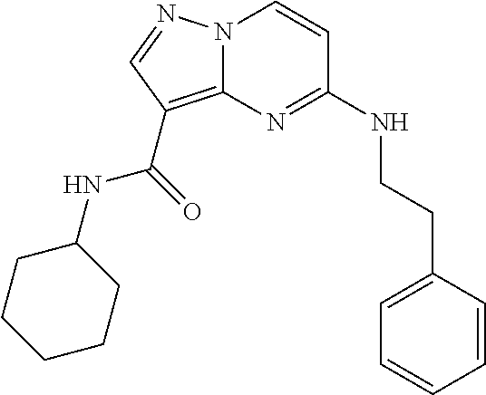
N12C(=C(C(NC3CCCCC3)=O)C=N1)N=C(NCCC1=CC=CC=C1)C=C2
